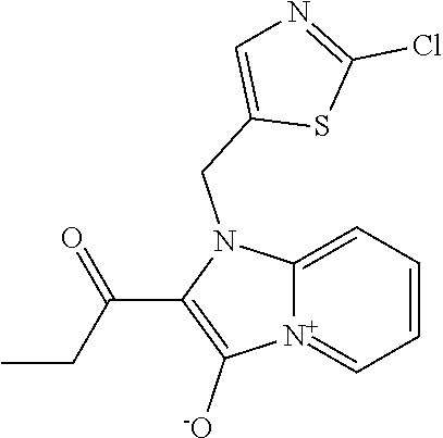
[N+]12=CC=CC=C1N(CC1=CN=C(Cl)S1)C(C(CC)=O)=C2[-O]
